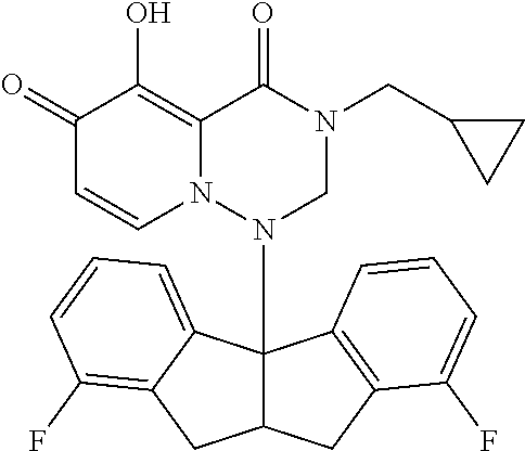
C1(=O)C=CN2C(=C1O)C(=O)N(CC1CC1)CN2C12C(CC3=C1C=CC=C3F)CC1=C(F)C=CC=C21
